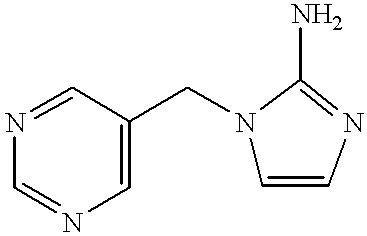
C1=NC=NC=C1CN1C=CN=C1N
